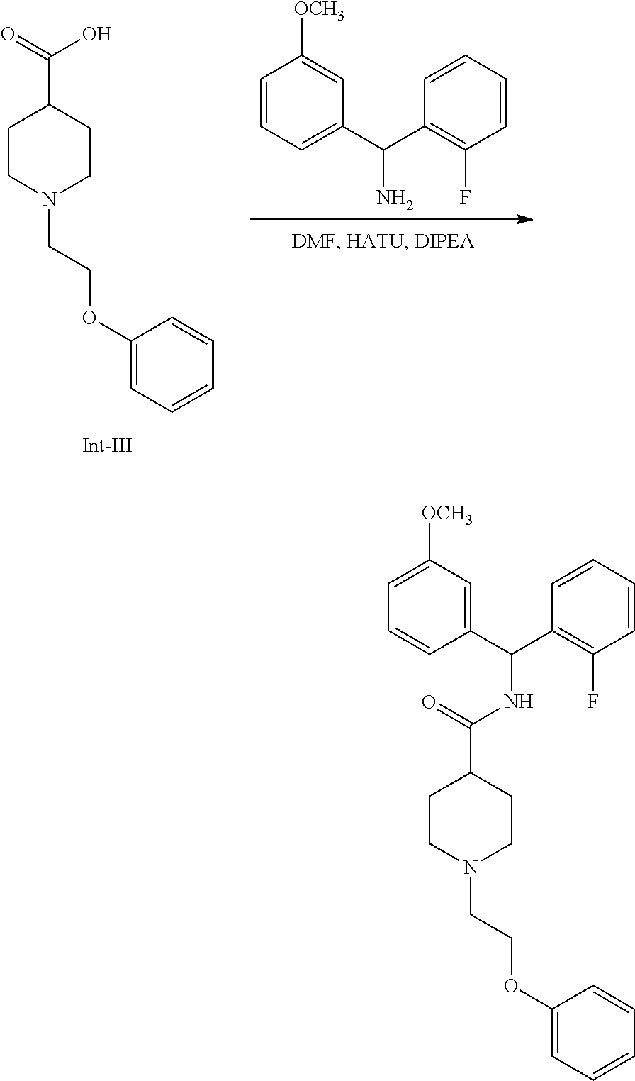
C1CN(CCOC2=CC=CC=C2)CCC1C(=O)O.C1=CC=C(C(C2=C(F)C=CC=C2)N)C=C1[OCH3].C1CN(CCOC2=CC=CC=C2)CCC1C(NC(C1=CC([OCH3])=CC=C1)C1=C(F)C=CC=C1)=O
